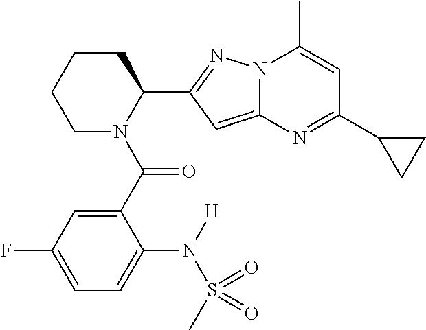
C1CCCN(C(C2=CC(F)=CC=C2N(S(C)(=O)=O)[H])=O)C1C1=NN2C(=C1)N=C(C1CC1)C=C2C
